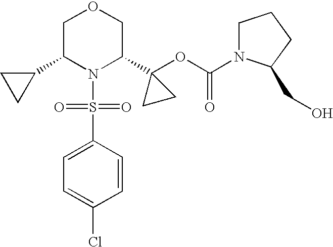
C1(C2N(S(=O)(=O)C3=CC=C(Cl)C=C3)C(C3(OC(=O)N4CCCC4CO)CC3)COC2)CC1
